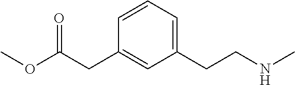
C1=CC=C(CCNC)C=C1CC(OC)=O
